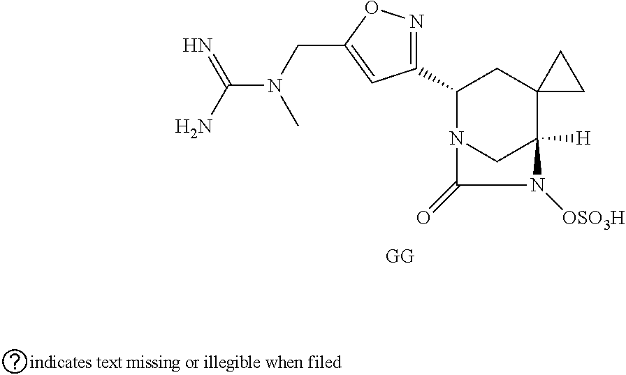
C1(C2=NOC(CN(C(N)=N)C)=C2)N2CC([H])(C3(C1)CC3)N([OSO3H])C2=O
